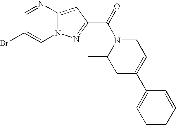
C1=NC2=CC(C(=O)N3C(C)CC(C4=CC=CC=C4)=CC3)=NN2C=C1Br
